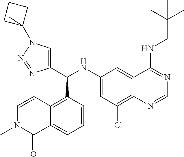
C1(NC(C2=CN(C34CC(C3)C4)N=N2)C2=C3C(=CC=C2)C(=O)N(C)C=C3)=CC(Cl)=C2C(=C1)C(NCC(C)(C)C)=NC=N2
